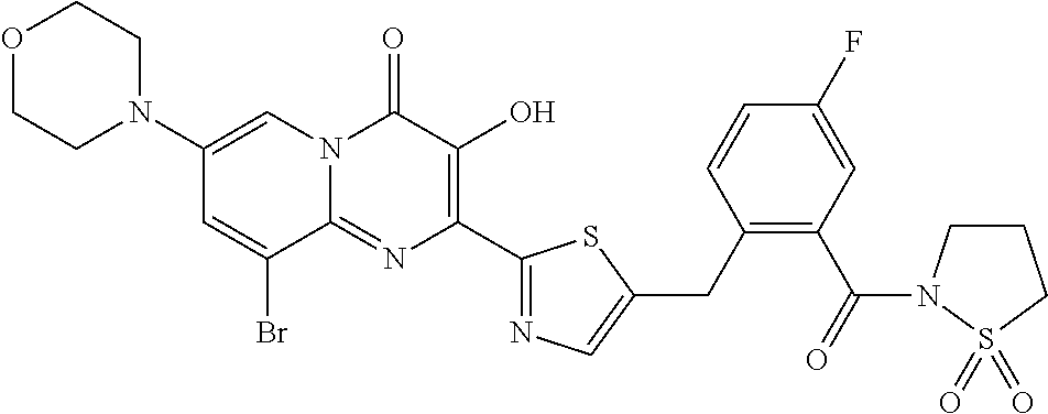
O1CCN(C2=CN3C(=NC(C4=NC=C(CC5=C(C(=O)N6CCCS6(=O)=O)C=C(F)C=C5)S4)=C(O)C3=O)C(Br)=C2)CC1
